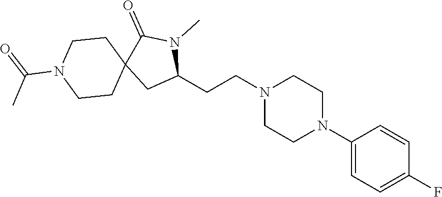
C1(N2CCN(CCC3N(C)C(=O)C4(C3)CCN(C(=O)C)CC4)CC2)=CC=C(F)C=C1
